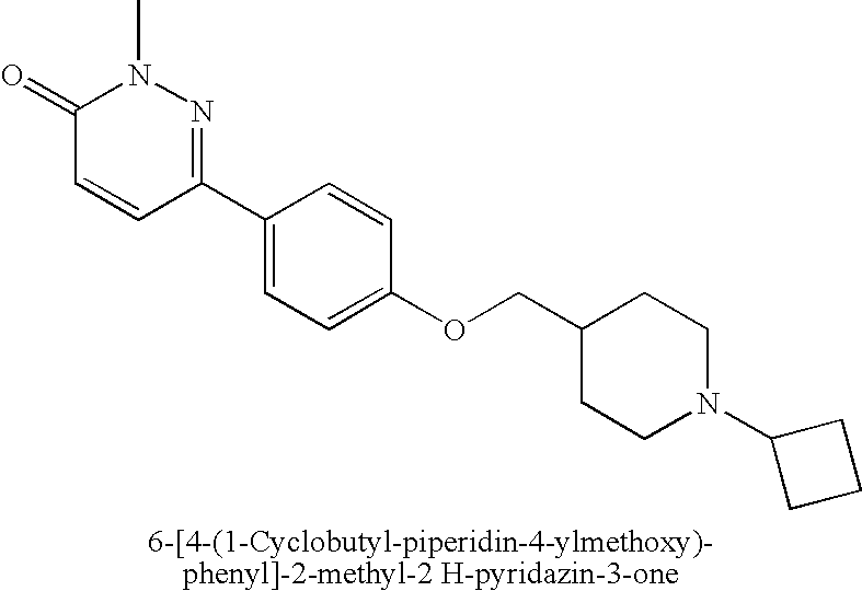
C1(=O)C=CC(C2=CC=C(OCC3CCN(C4CCC4)CC3)C=C2)=NN1C
